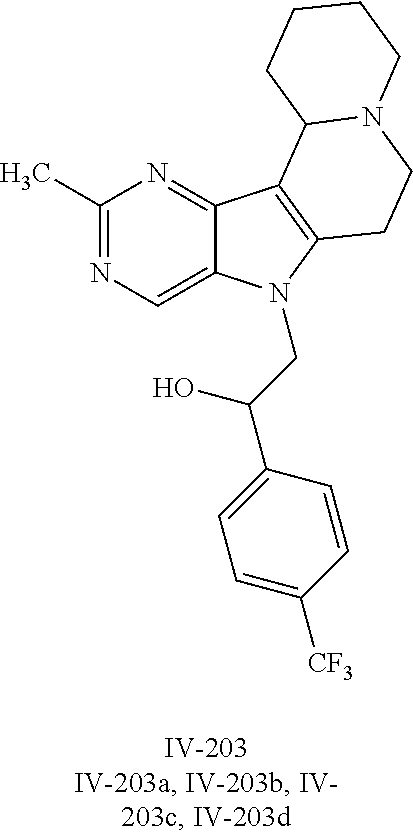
C1(C)=NC=C2C(=N1)C1=C(N2CC(C2=CC=C([CF3])C=C2)O)CCN2C1CCCC2
